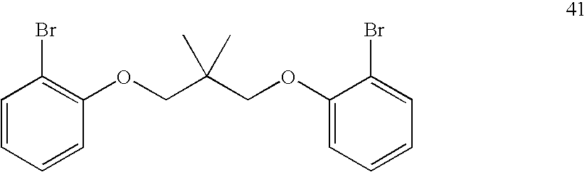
C1=CC=CC(OCC(COC2=CC=CC=C2Br)(C)C)=C1Br
